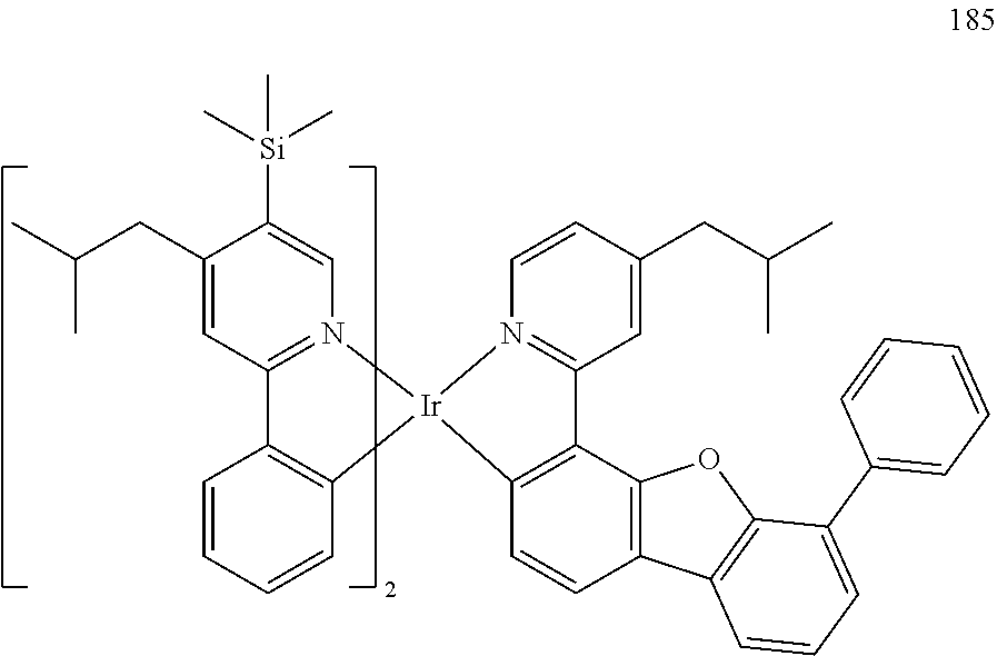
C1(CC(C)C)=CC2=N(C=C1[Si](C)(C)C)[Ir]1(C3=C2C=CC=C3)N2=C(C=C(CC(C)C)C=C2)C2=C1C=CC1=C2OC2=C1C=CC=C2C1=CC=CC=C1
